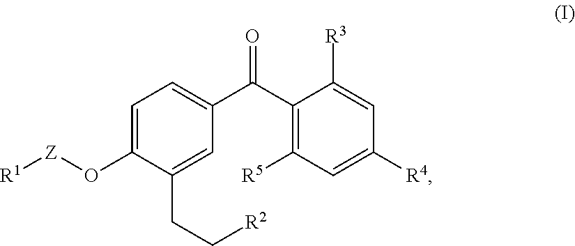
C1=C(O[Z][R1])C(CC[R2])=CC(C(C2=C([R5])C=C([R4])C=C2[R3])=O)=C1
